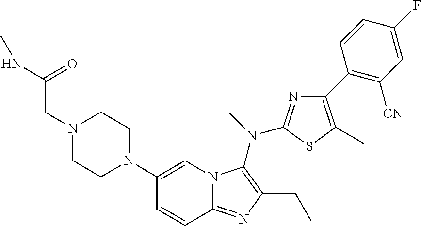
C1(N2CCN(CC(=O)NC)CC2)=CN2C(=NC(CC)=C2N(C)C2=NC(C3=C([CN])C=C(F)C=C3)=C(C)S2)C=C1
